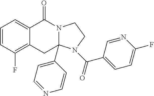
C1=CC(F)=C2C(=C1)C(=O)N1C(C3=CC=NC=C3)(C2)N(C(=O)C2=CC=C(F)N=C2)CC1
